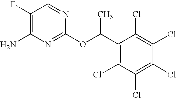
C1(F)=C(N)N=C(OC(C2=C(Cl)C(Cl)=C(Cl)C(Cl)=C2Cl)C)N=C1
